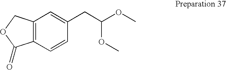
C12=C(C=CC(CC(OC)OC)=C1)C(=O)OC2
